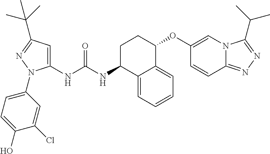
C1(NC(NC2C3=CC=CC=C3C(OC3=CN4C(=NN=C4C(C)C)C=C3)CC2)=O)=CC(C(C)(C)C)=NN1C1=CC=C(O)C(Cl)=C1
